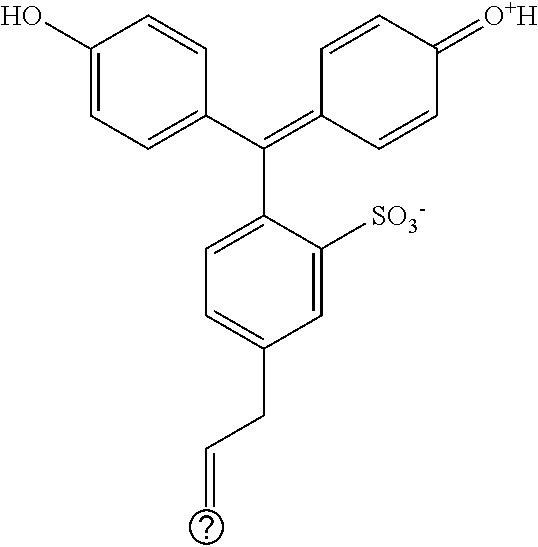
C1(O)=CC=C(C(=C2C=CC(=[O+H])C=C2)C2=CC=C(CC=C)C=C2[SO3-])C=C1
